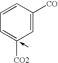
C1=CC([CO])=CC([CO2])=C1
